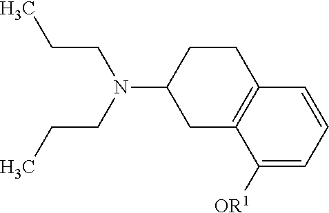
C1C2=C(CCC1N(CCC)CCC)C=CC=C2[OR1]
